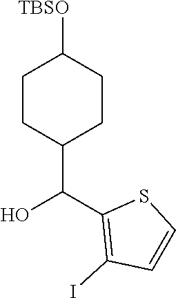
C1CC(C(C2=C(I)C=CS2)O)CCC1[TBSO]
